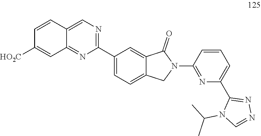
C1=C2C(=NC(C3=CC=C4C(=C3)C(=O)N(C3=NC(C5=NN=CN5C(C)C)=CC=C3)C4)=N1)C=C([HO2C])C=C2
